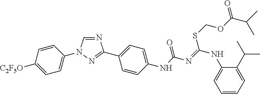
N1=CN(C2=CC=C([C2F5O])C=C2)N=C1C1=CC=C(NC(N=C(NC2=CC=CC=C2C(C)C)SCOC(C(C)C)=O)=O)C=C1
